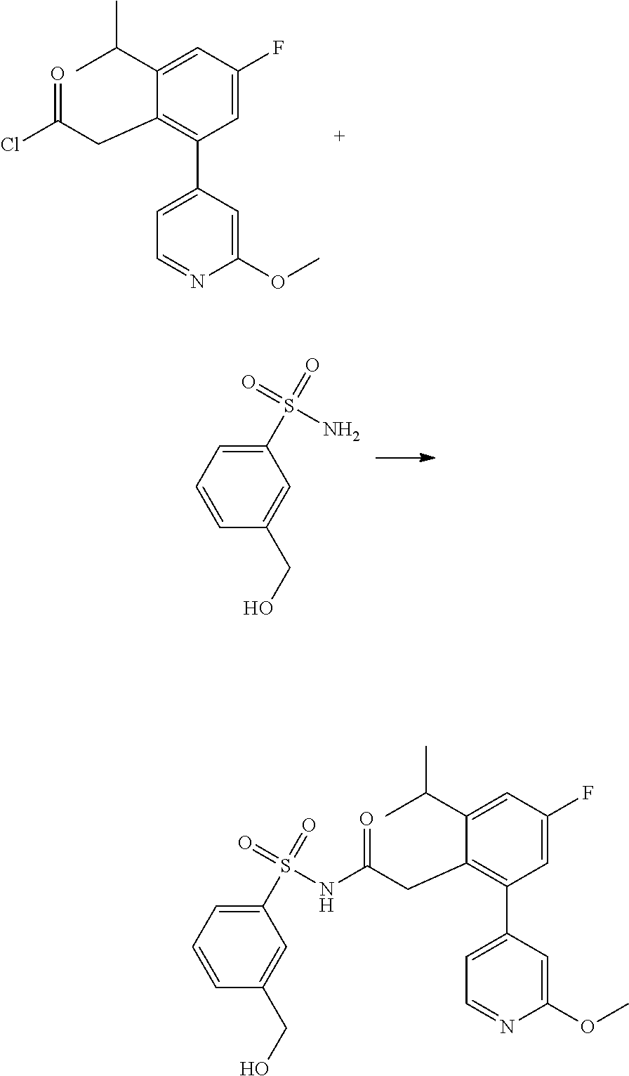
C1=C(F)C=C(C(C)C)C(CC(Cl)=O)=C1C1=CC=NC(OC)=C1.C1(S(N)(=O)=O)=CC=CC(CO)=C1.C1=C(F)C=C(C(C)C)C(CC(=O)NS(C2=CC=CC(CO)=C2)(=O)=O)=C1C1=CC=NC(OC)=C1
